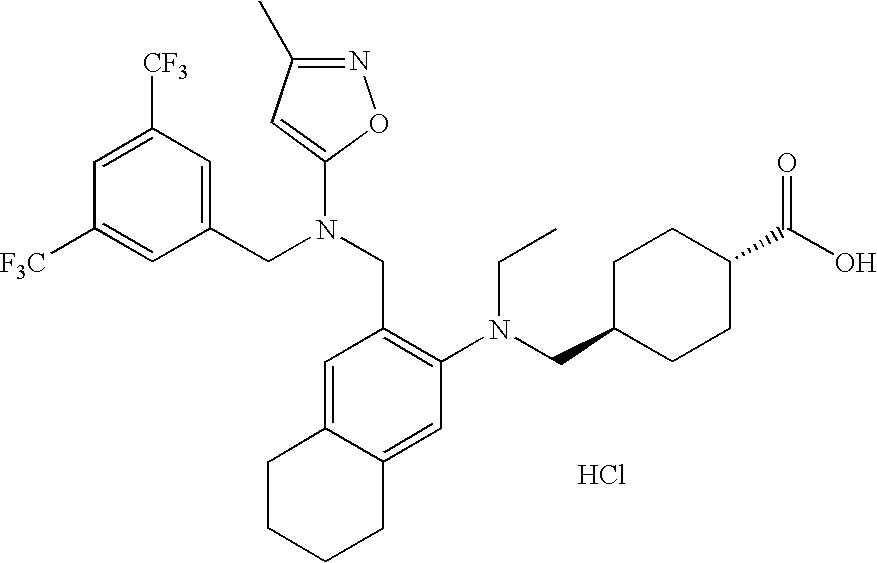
C1=C([CF3])C=C(CN(CC2=C(N(CC3CCC(C(O)=O)CC3)CC)C=C3C(=C2)CCCC3)C2=CC(C)=NO2)C=C1[F3C].Cl
